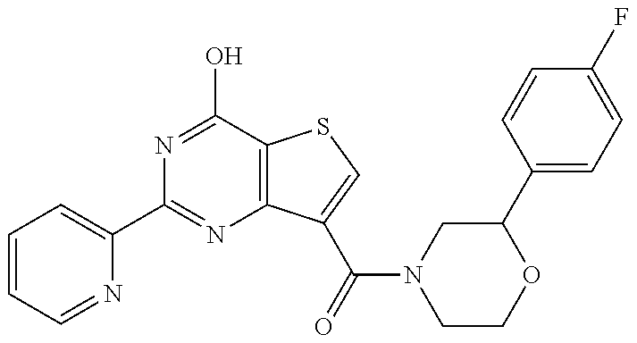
C1=CC=NC(C2=NC3=C(C(O)=N2)SC=C3C(=O)N2CCOC(C3=CC=C(F)C=C3)C2)=C1
